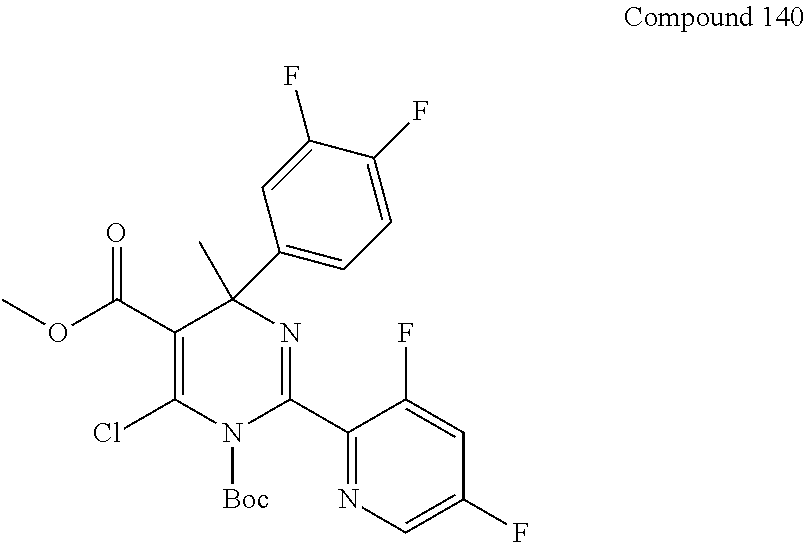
C1(C2=NC(C)(C3=CC=C(F)C(F)=C3)C(C(OC)=O)=C(Cl)N2[Boc])=NC=C(F)C=C1F
